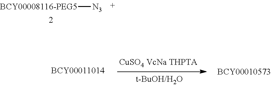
[BCY00008116-PEG5][N3]
